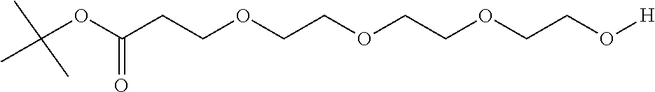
C(OC(CCOCCOCCOCCO[H])=O)(C)(C)C
